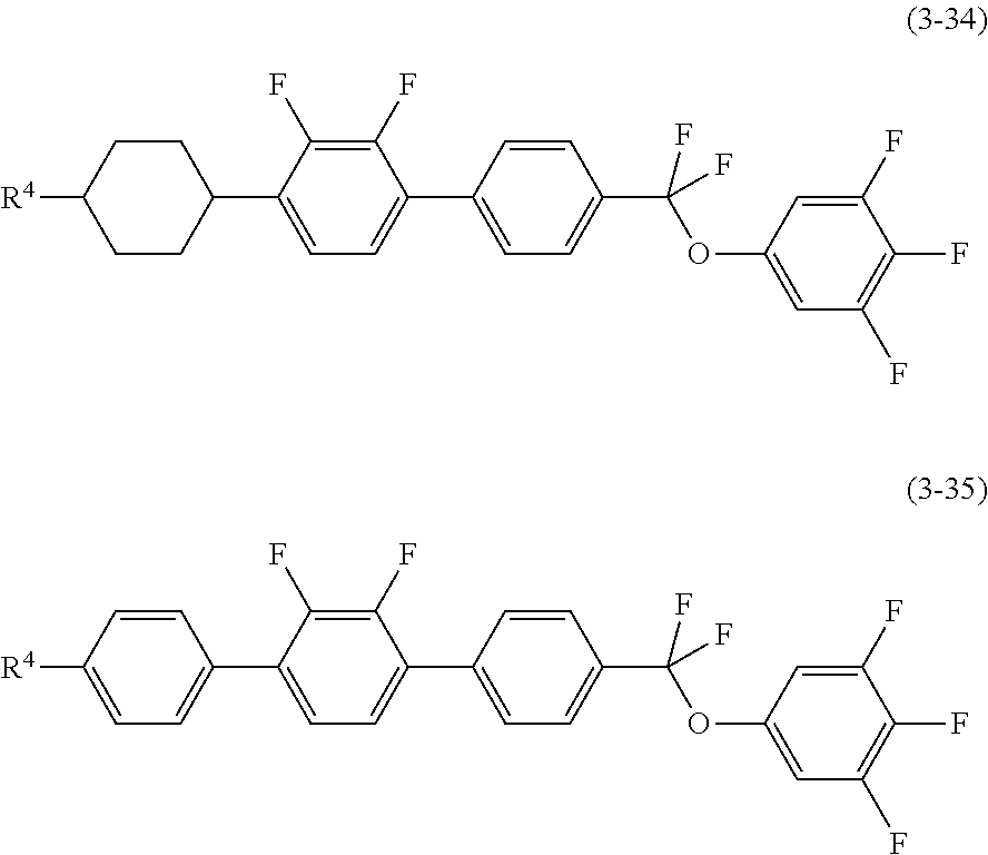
C1(F)=C(F)C(C2CCC([R4])CC2)=CC=C1C1=CC=C(C(OC2=CC(F)=C(F)C(F)=C2)(F)F)C=C1.C1(F)=C(F)C(C2=CC=C([R4])C=C2)=CC=C1C1=CC=C(C(OC2=CC(F)=C(F)C(F)=C2)(F)F)C=C1
